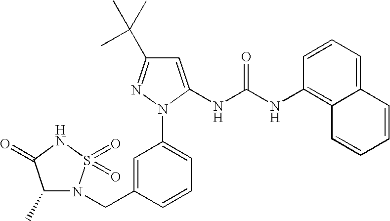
C1(CN2C(C)C(=O)NS2(=O)=O)=CC(N2N=C(C(C)(C)C)C=C2NC(NC2=C3C(=CC=C2)C=CC=C3)=O)=CC=C1
